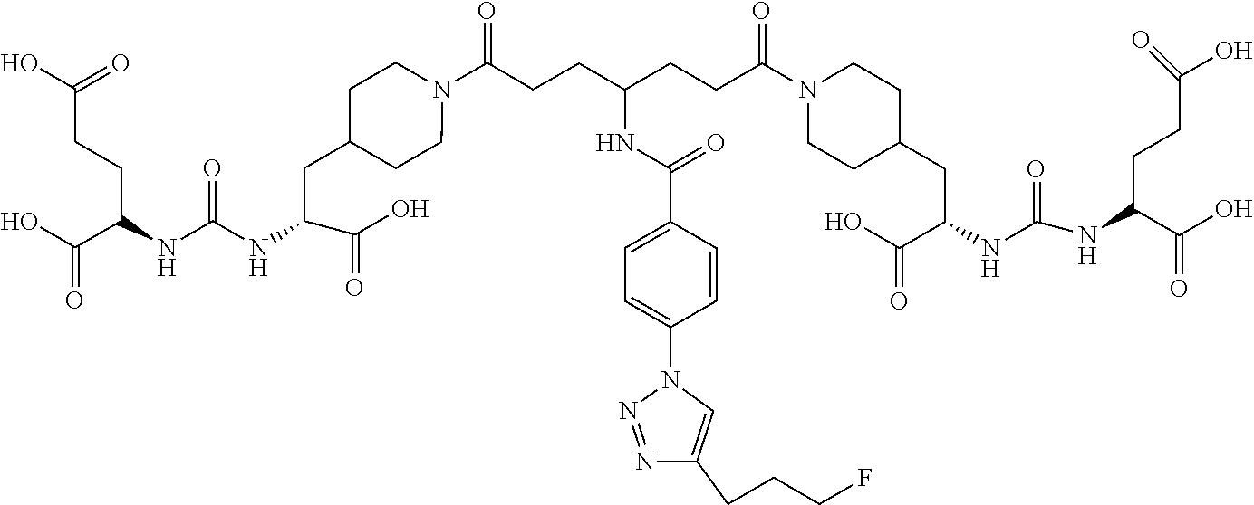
C(NC(C1=CC=C(N2N=NC(CCCF)=C2)C=C1)=O)(CCC(N1CCC(CC(NC(=O)NC(C(O)=O)CCC(O)=O)C(O)=O)CC1)=O)CCC(N1CCC(CC(NC(=O)NC(C(O)=O)CCC(O)=O)C(=O)O)CC1)=O
